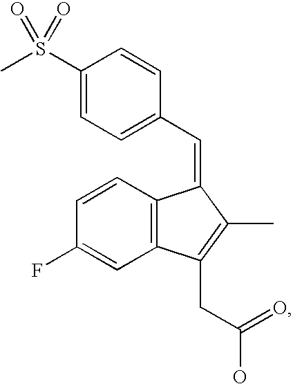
C1(S(C)(=O)=O)=CC=C(C=C2C3=C(C=C(F)C=C3)C(CC(=O)O)=C2C)C=C1
